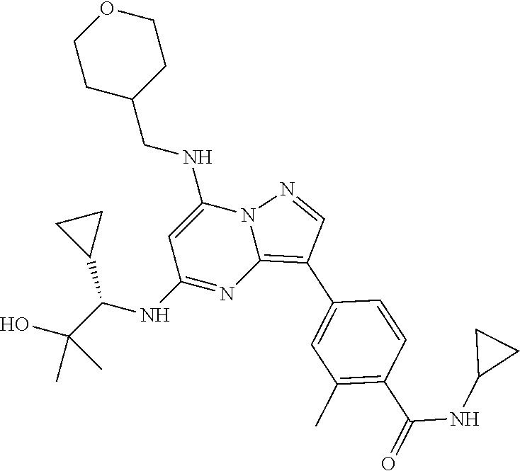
C1CC(CNC2=CC(NC(C3CC3)C(O)(C)C)=NC3=C(C4=CC(C)=C(C(NC5CC5)=O)C=C4)C=NN23)CCO1
